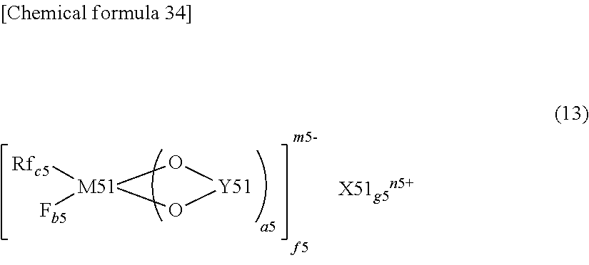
[Y51]1O[M51]([Rfc5])([Fb5])O1
